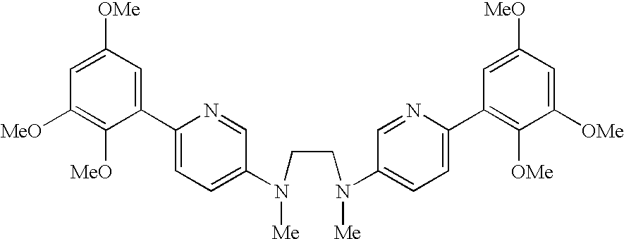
C1(C2=CC=C(N(CCN([Me])C3=CC=C(C4=C([OMe])C([OMe])=CC([MeO])=C4)N=C3)[Me])C=N2)=CC([OMe])=CC([MeO])=C1[MeO]
